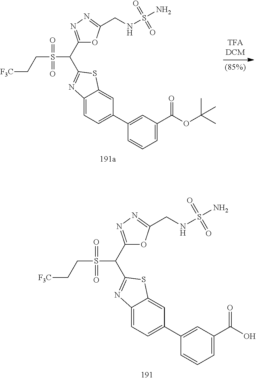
[F3C]CCS(C(C1=NN=C(CNS(N)(=O)=O)O1)C1=NC2=CC=C(C3=CC(C(OC(C)(C)C)=O)=CC=C3)C=C2S1)(=O)=O.[F3C]CCS(C(C1=NN=C(CNS(N)(=O)=O)O1)C1=NC2=CC=C(C3=CC(C(O)=O)=CC=C3)C=C2S1)(=O)=O
